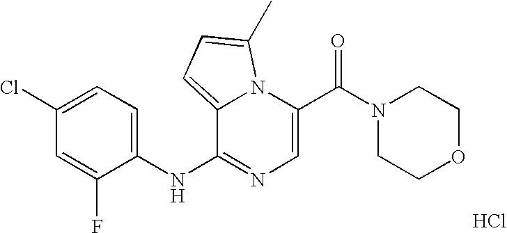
C1=C(C(N2CCOCC2)=O)N2C(=CC=C2C)C(NC2=CC=C(Cl)C=C2F)=N1.Cl
